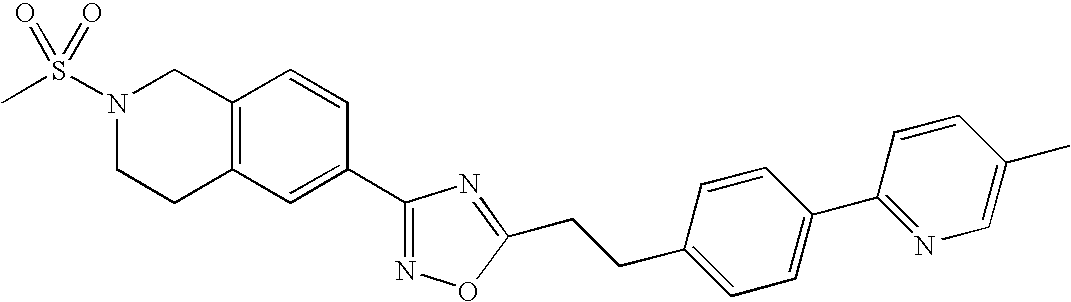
C12=C(CCN(S(C)(=O)=O)C1)C=C(C1=NOC(CCC3=CC=C(C4=NC=C(C)C=C4)C=C3)=N1)C=C2
